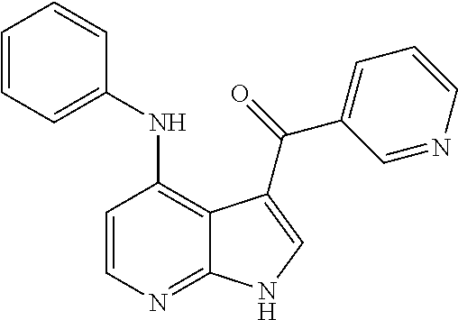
C1=CN=C2C(=C1NC1=CC=CC=C1)C(C(=O)C1=CC=CN=C1)=CN2
